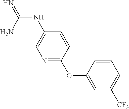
N(C(=N)N)C1=CN=C(OC2=CC([CF3])=CC=C2)C=C1
